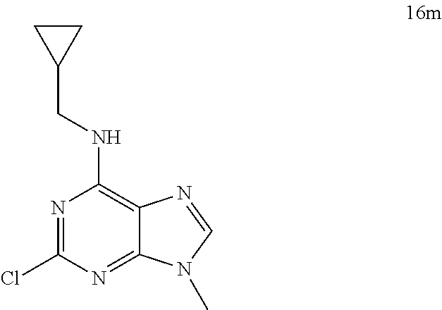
N1=C(Cl)N=C2C(=C1NCC1CC1)N=CN2C
